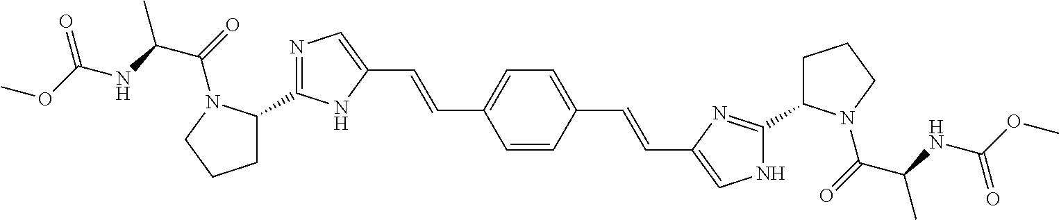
C1=CC(C=CC2=CNC(C3CCCN3C(=O)C(C)NC(OC)=O)=N2)=CC=C1C=CC1=CN=C(C2CCCN2C(=O)C(NC(OC)=O)C)N1
